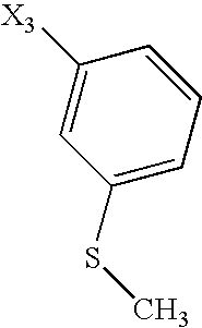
C1(SC)=CC=CC([X3])=C1
